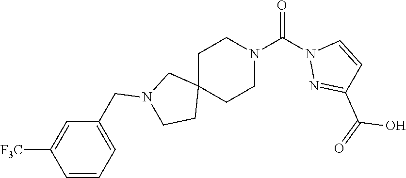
N1(C(=O)N2N=C(C(O)=O)C=C2)CCC2(CC1)CN(CC1=CC=CC([F3C])=C1)CC2
